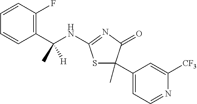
C1=CC(C(NC2=NC(=O)C(C3=CC=NC([CF3])=C3)(C)S2)(C)[H])=C(F)C=C1
